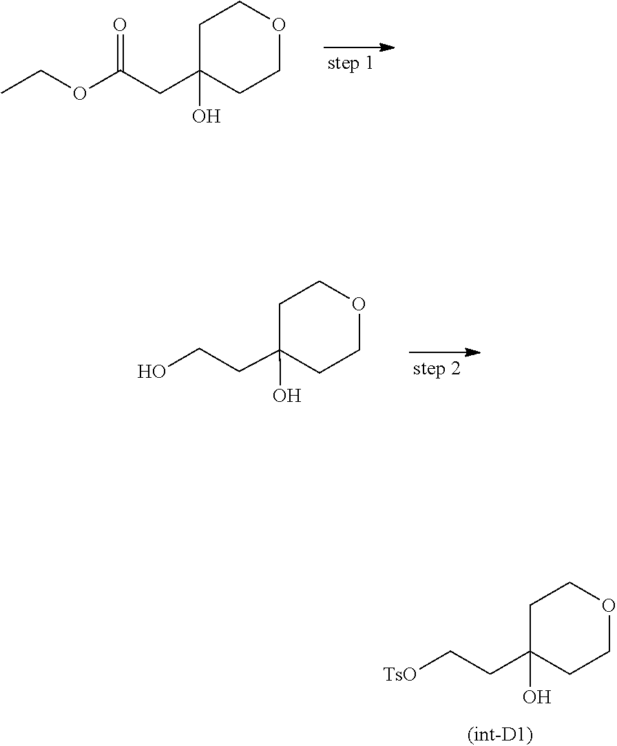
C(C1(O)CCOCC1)C[TsO].C(CC1(O)CCOCC1)(OCC)=O.C(CC1(O)CCOCC1)O
